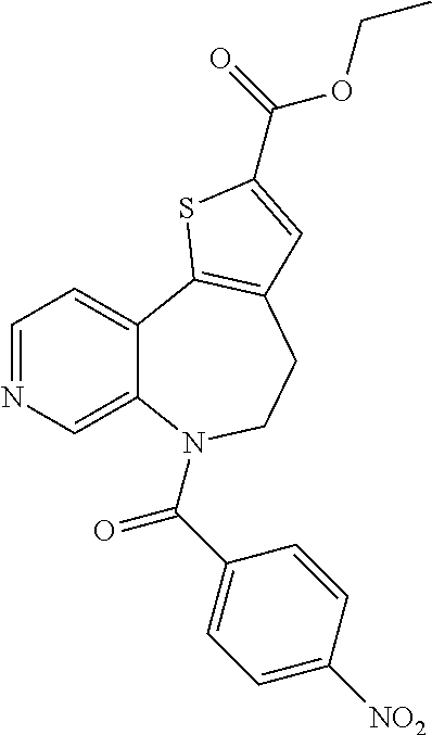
C1=NC=C2C(=C1)C1=C(CCN2C(C2=CC=C([NO2])C=C2)=O)C=C(C(=O)OCC)S1
